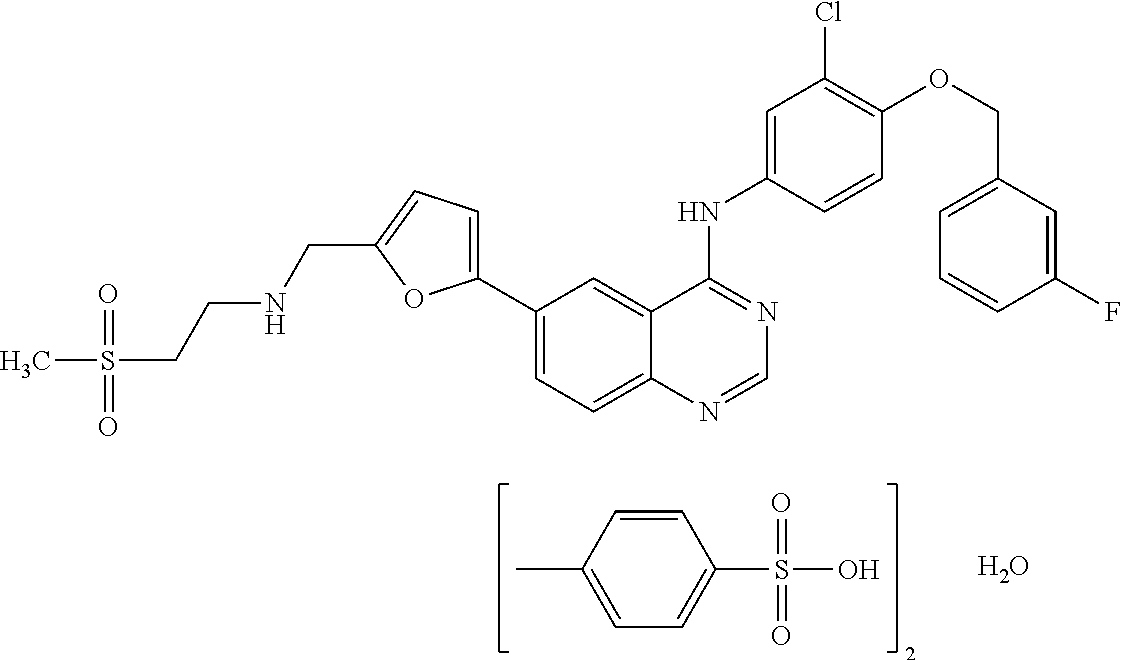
C1=C(NC2=NC=NC3=CC=C(C4=CC=C(CNCCS(C)(=O)=O)O4)C=C23)C=CC(OCC2=CC=CC(F)=C2)=C1Cl.C1=CC(C)=CC=C1S(O)(=O)=O.O
